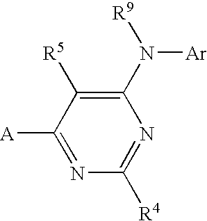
C1(N([R9])[Ar])=C([R5])C([A])=NC([R4])=N1
